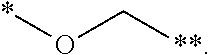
*OC[**]
